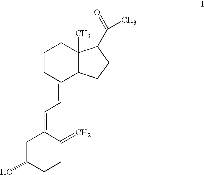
C1C(O)CCC(=C)C1=CC=C1C2C(C)(CCC1)C(C(=O)C)CC2
